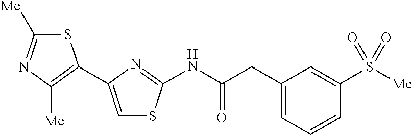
S1C([Me])=NC([Me])=C1C1=CSC(NC(CC2=CC=CC(S([Me])(=O)=O)=C2)=O)=N1
